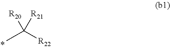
[R21]C([R20])(C)[R22]
